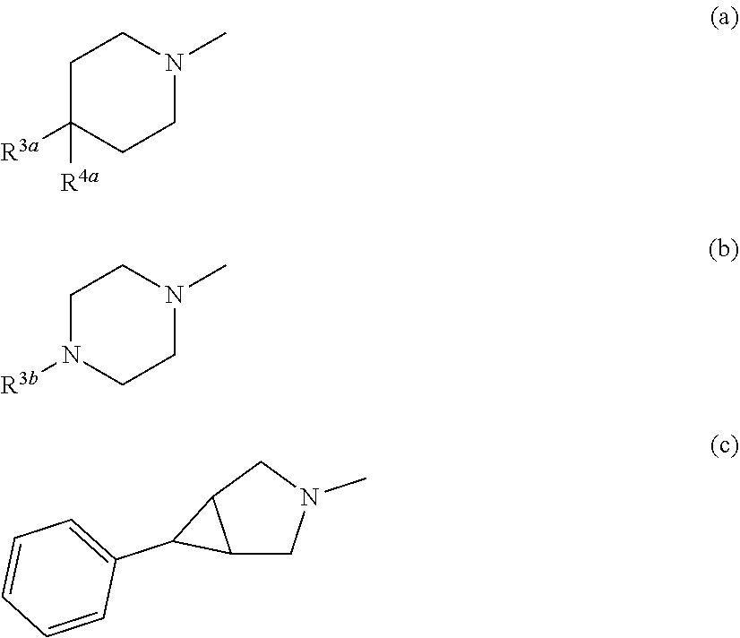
C1C([R3a])([R4a])CCN(C)C1.C1N([R3b])CCN(C)C1.C12CN(C)CC1C2C1=CC=CC=C1
